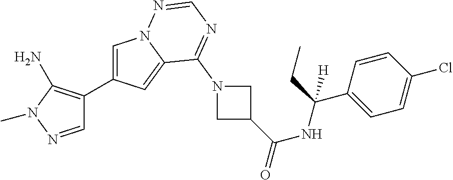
C1=C(C2=C(N)N(C)N=C2)C=C2N1N=CN=C2N1CC(C(=O)NC(C2=CC=C(Cl)C=C2)(CC)[H])C1
